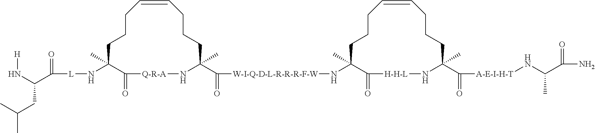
C1CCC=CCCCC(C(=O)[W-I-Q-D-L-R-R-R-F-W]NC2(C)C(=O)[H-H-L]NC(C(=O)[A-E-I-H-T]NC(C(N)=O)C)(C)CCCC=CCCC2)(C)N[Q-R-A]C(=O)C1(C)N[L]C(=O)C(N[H])CC(C)C
